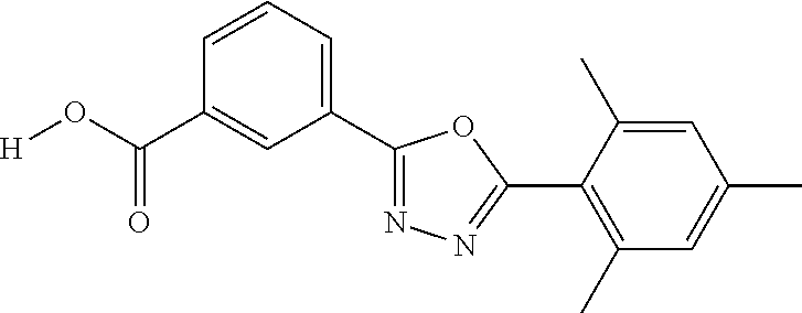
[H]OC(C1=CC(C2=NN=C(C3=C(C)C=C(C)C=C3C)O2)=CC=C1)=O
